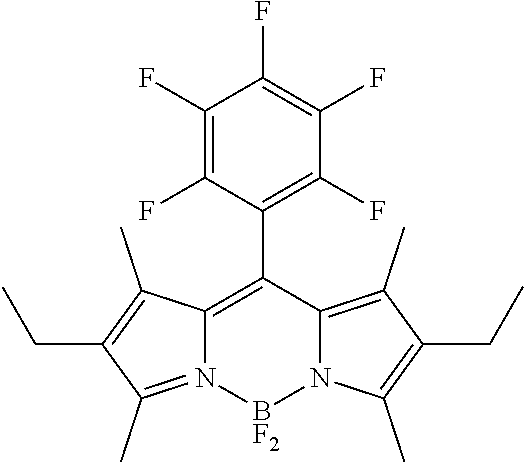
C1(F)=C(F)C(C2=C3N(=C(C)C(CC)=C3C)[BF2]N3C2=C(C)C(CC)=C3C)=C(F)C(F)=C1F
